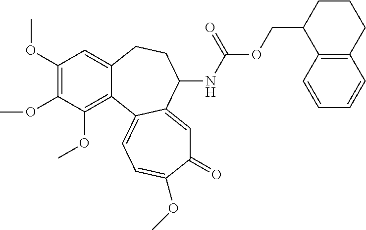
C1(OC)=C(OC)C(OC)=C2C(=C1)CCC(NC(OCC1C3=C(CCC1)C=CC=C3)=O)C1=CC(=O)C(OC)=CC=C21
